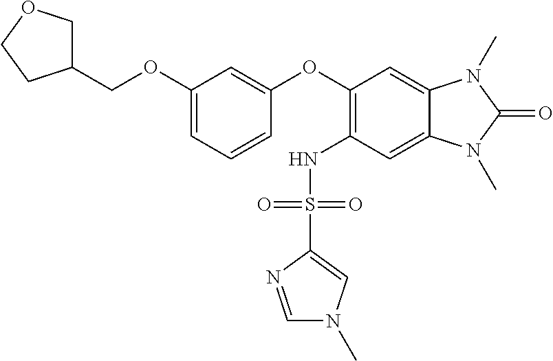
C(OC1=CC=CC(OC2=C(NS(C3=CN(C)C=N3)(=O)=O)C=C3C(=C2)N(C)C(=O)N3C)=C1)C1COCC1
